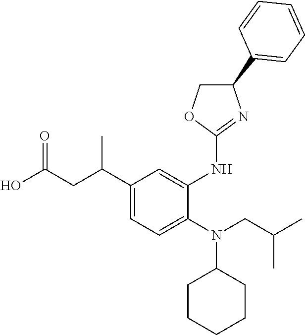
C1(C(CC(O)=O)C)=CC=C(N(CC(C)C)C2CCCCC2)C(NC2=NC(C3=CC=CC=C3)CO2)=C1
